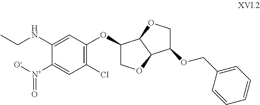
C(NC1=CC(OC2COC3C2OCC3OCC2=CC=CC=C2)=C(Cl)C=C1[N+]([O-])=O)C
